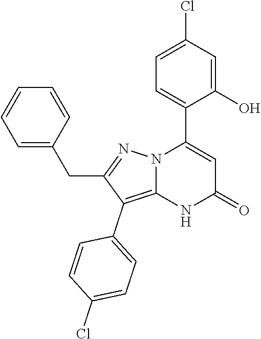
C1(O)=CC(Cl)=CC=C1C1=CC(=O)NC2=C(C3=CC=C(Cl)C=C3)C(CC3=CC=CC=C3)=NN12
